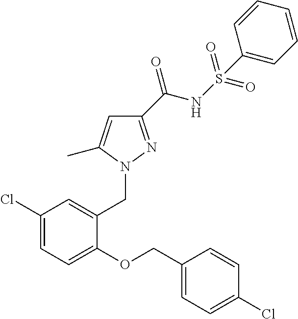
C1(C(NS(C2=CC=CC=C2)(=O)=O)=O)=NN(CC2=CC(Cl)=CC=C2OCC2=CC=C(Cl)C=C2)C(C)=C1
